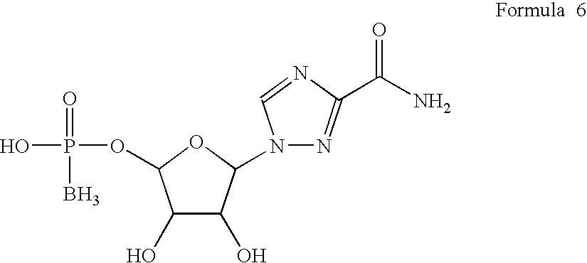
C1(O)C(O)C(N2N=C(C(N)=O)N=C2)OC1OP(=O)(O)B
